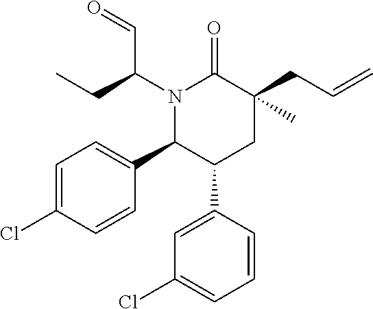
C1=C(Cl)C=CC(C2C(C3=CC(Cl)=CC=C3)CC(CC=C)(C)C(=O)N2C(CC)C=O)=C1
